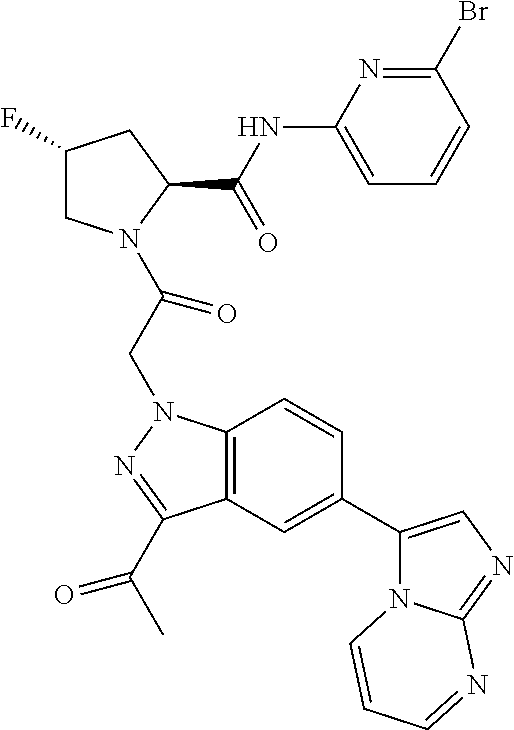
C1(F)CN(C(CN2C3=C(C(C(C)=O)=N2)C=C(C2=CN=C4N2C=CC=N4)C=C3)=O)C(C(NC2=CC=CC(Br)=N2)=O)C1
